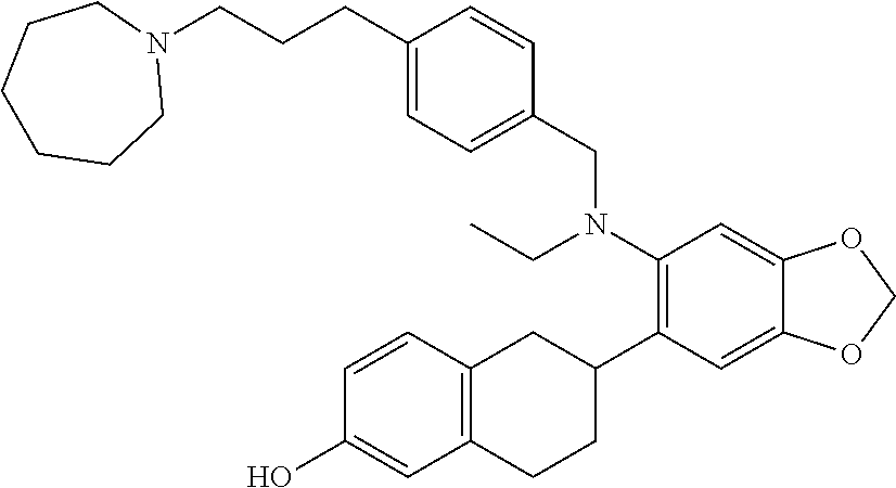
C1(CN(C2=C(C3CC4=C(CC3)C=C(O)C=C4)C=C3C(=C2)OCO3)CC)=CC=C(CCCN2CCCCCC2)C=C1
